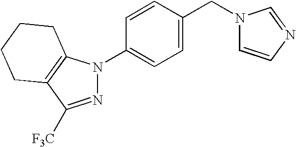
N1=C([F3C])C2=C(N1C1=CC=C(CN3C=CN=C3)C=C1)CCCC2
